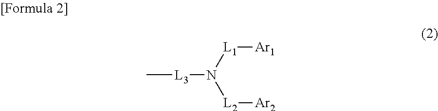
C[L3]N([L2][Ar2])[L1][Ar1]
